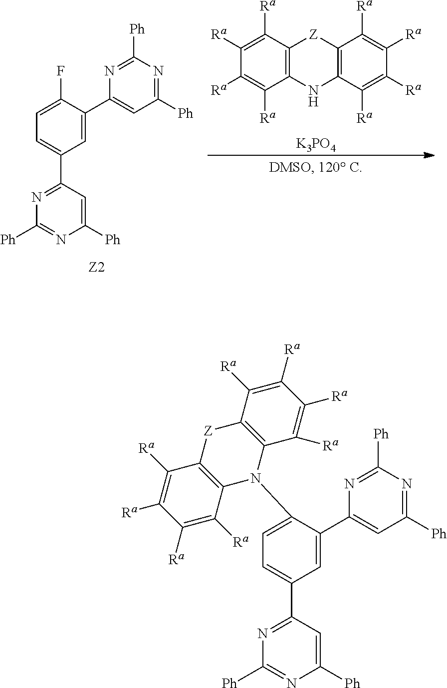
C12=C(C([Ra])=C([Ra])C([Ra])=C1[Ra])[Z]C1=C(N2)C([Ra])=C([Ra])C([Ra])=C1[Ra].[K3PO4].C1=C(C2=CC([Ph])=NC([Ph])=N2)C(F)=CC=C1C1=NC([Ph])=NC([Ph])=C1.C1=C(C2=CC([Ph])=NC([Ph])=N2)C(N2C3=C(C([Ra])=C([Ra])C([Ra])=C3[Ra])[Z]C3=C2C([Ra])=C([Ra])C([Ra])=C3[Ra])=CC=C1C1=NC([Ph])=NC([Ph])=C1
